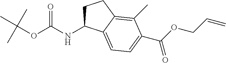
C1C(NC(OC(C)(C)C)=O)C2=CC=C(C(OCC=C)=O)C(C)=C2C1
